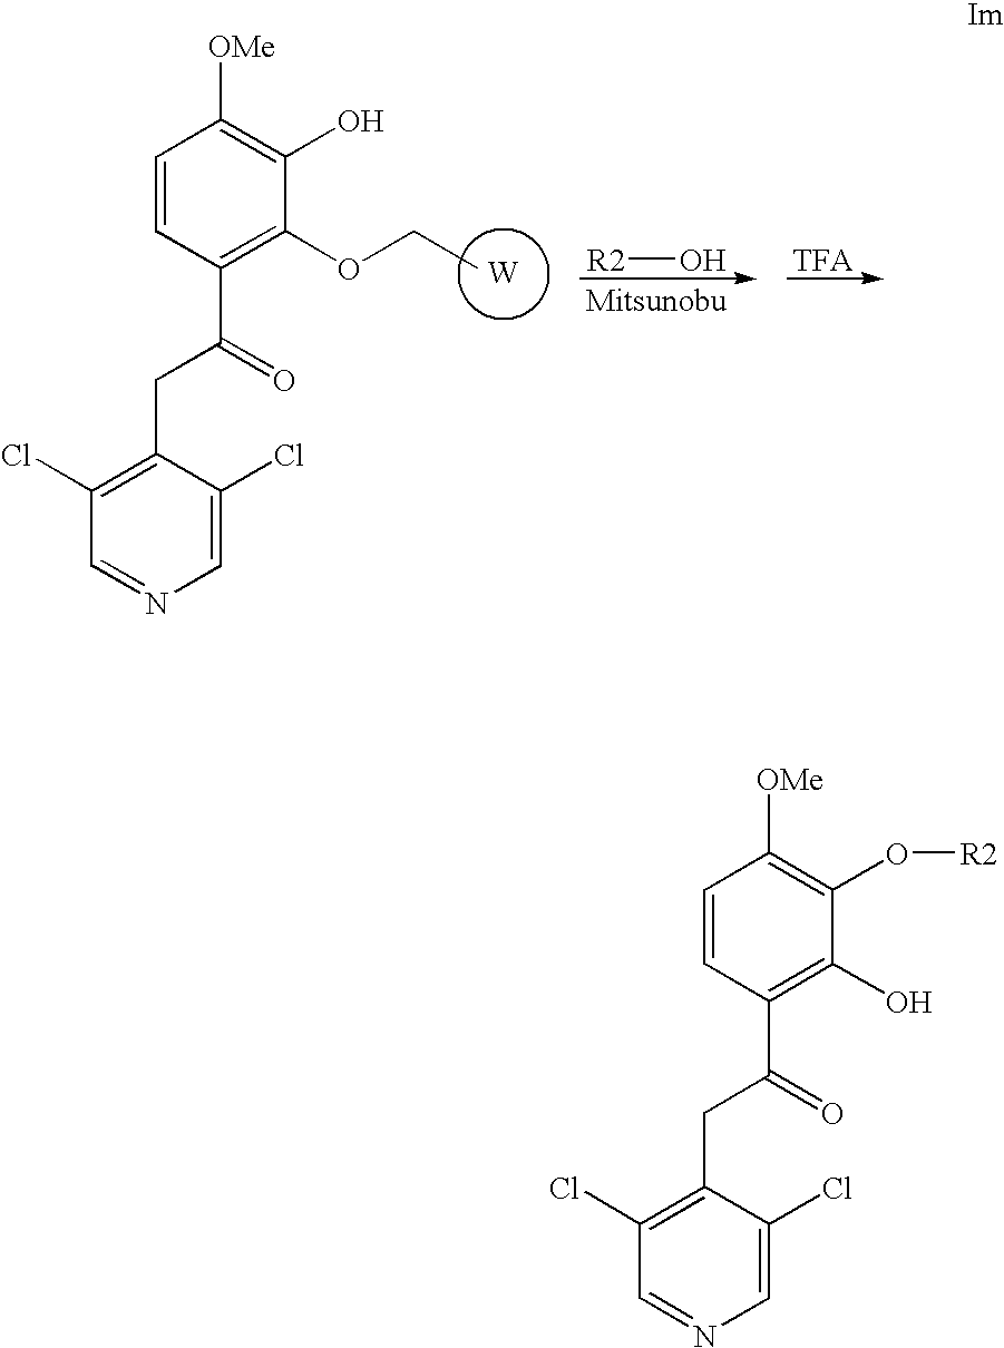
C1=CC(C(=O)CC2=C(Cl)C=NC=C2Cl)=C(O)C(O[R2])=C1[OMe].[W].C1=CC(C(=O)CC2=C(Cl)C=NC=C2Cl)=C(OCC)C(O)=C1[OMe].[R2]O.[TFA]
